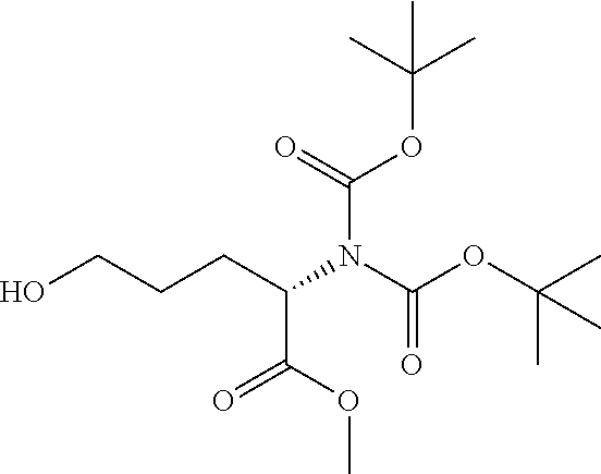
OCCCC(N(C(OC(C)(C)C)=O)C(=O)OC(C)(C)C)C(OC)=O
